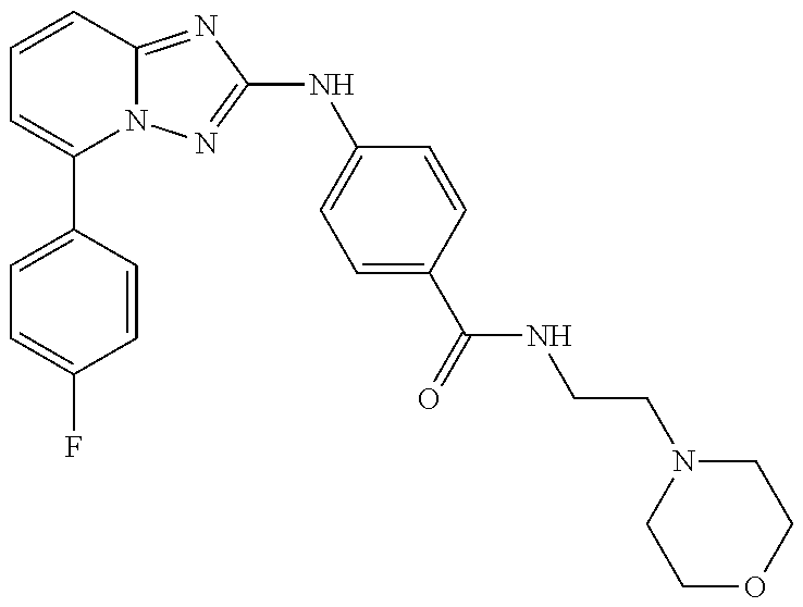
C1(C2=CC=C(F)C=C2)=CC=CC2=NC(NC3=CC=C(C(=O)NCCN4CCOCC4)C=C3)=NN12
